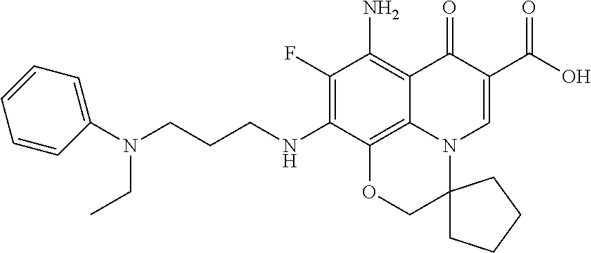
C(CCNC1=C(F)C(N)=C2C3=C1OCC1(N3C=C(C(O)=O)C2=O)CCCC1)N(C1=CC=CC=C1)CC
